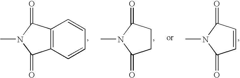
C12=C(C=CC=C1)C(=O)N(C)C2=O.C1CC(=O)N(C)C1=O.C1=CC(=O)N(C)C1=O
